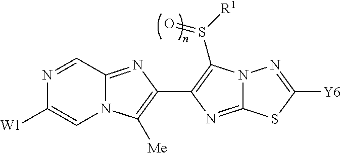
N12C(=NC(C3=C(S([R1])=O)N4C(=N3)SC([Y6])=N4)=C1[Me])C=NC([W1])=C2
